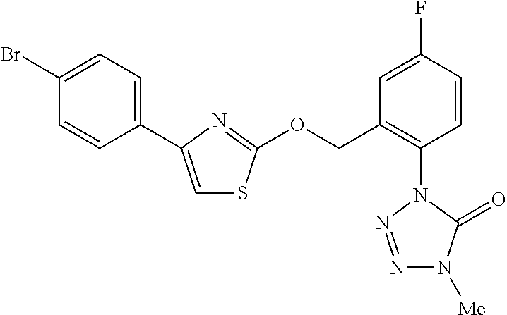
C1(C2=CSC(OCC3=C(N4C(=O)N([Me])N=N4)C=CC(F)=C3)=N2)=CC=C(Br)C=C1
